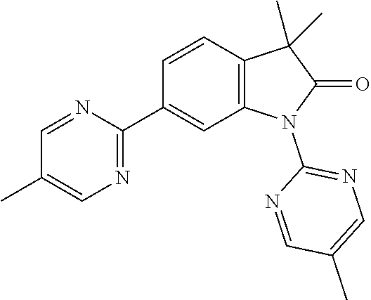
C1(C)=CN=C(C2=CC3=C(C=C2)C(C)(C)C(=O)N3C2=NC=C(C)C=N2)N=C1
